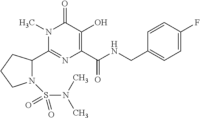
C1(C2N(S(=O)(N(C)C)=O)CCC2)=NC(C(NCC2=CC=C(F)C=C2)=O)=C(O)C(=O)N1C
